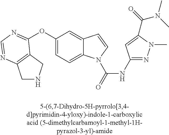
C1(OC2=NC=NC3=C2CNC3)=CC=C2C(=C1)C=CN2C(=O)NC1=NN(C)C(C(=O)N(C)C)=C1
